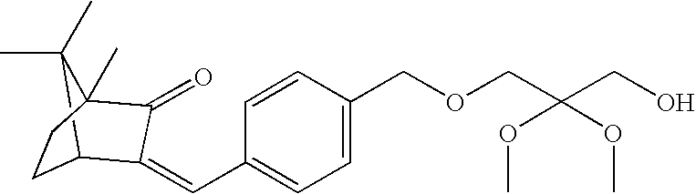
C1=CC(COCC(CO)(OC)OC)=CC=C1C=C1C2CCC(C)(C1=O)C2(C)C
